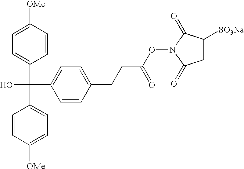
C1=CC([OMe])=CC=C1C(C1=CC=C([OMe])C=C1)(O)C1=CC=C(CCC(ON2C(=O)CC([SO3Na])C2=O)=O)C=C1
